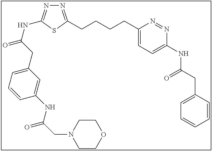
N1=C(CCCCC2=CC=C(NC(CC3=CC=CC=C3)=O)N=N2)SC(NC(=O)CC2=CC=CC(NC(=O)CN3CCOCC3)=C2)=N1
